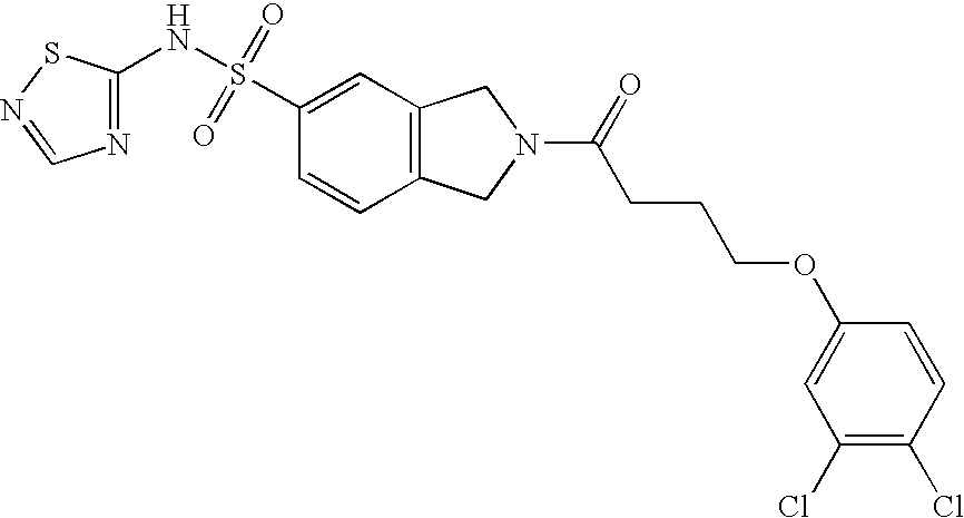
C1=CC2=C(C=C1S(NC1=NC=NS1)(=O)=O)CN(C(CCCOC1=CC(Cl)=C(Cl)C=C1)=O)C2
